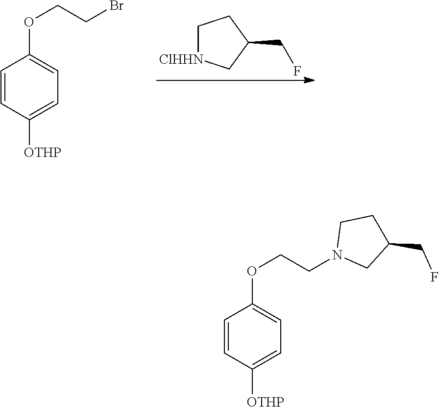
C1(CF)C[ClHHN]CC1.C(COC1=CC=C([OTHP])C=C1)Br.C(COC1=CC=C([OTHP])C=C1)N1CC(CF)CC1
